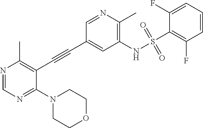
N1=CN=C(N2CCOCC2)C(C#CC2=CC(NS(C3=C(F)C=CC=C3F)(=O)=O)=C(C)N=C2)=C1C
